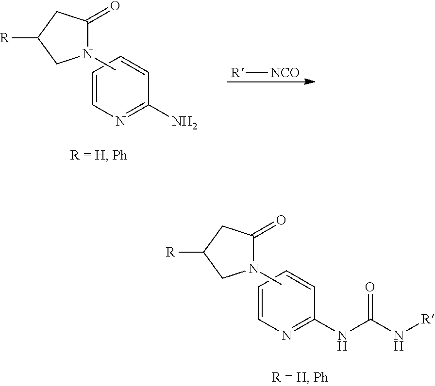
C1=CC=CC(N)=N1.CN1C(=O)CC([R])C1.[R][NCO].C1=CC=CC(NC(N[R])=O)=N1.CN1C(=O)CC([R])C1
